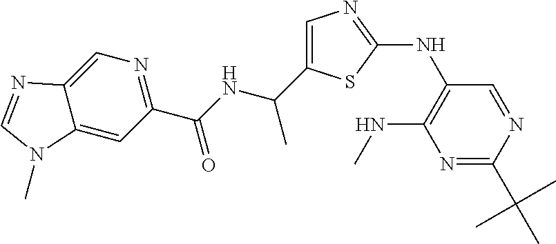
C1=C(C(NC(C2=NC=C3C(=C2)N(C)C=N3)=O)C)SC(NC2=C(NC)N=C(C(C)(C)C)N=C2)=N1
